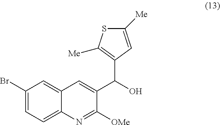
C1(C(C2=CC3=CC(Br)=CC=C3N=C2[OMe])O)=C([Me])SC([Me])=C1
